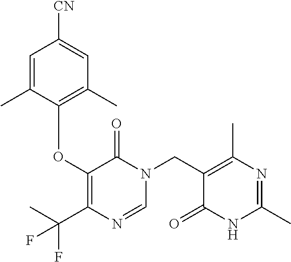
C1=C(C)C(OC2=C(C(C)(F)F)N=CN(CC3=C(C)N=C(C)NC3=O)C2=O)=C(C)C=C1[CN]
